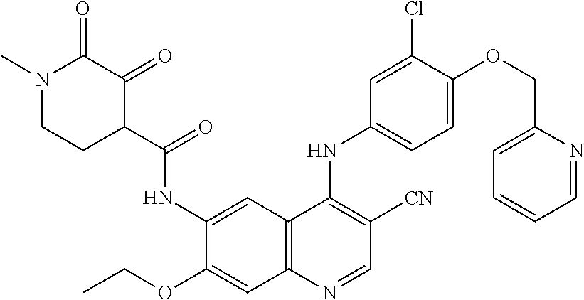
C1(C(=O)NC2=CC3=C(C=C2OCC)N=CC([CN])=C3NC2=CC=C(OCC3=CC=CC=N3)C(Cl)=C2)C(=O)C(=O)N(C)CC1
